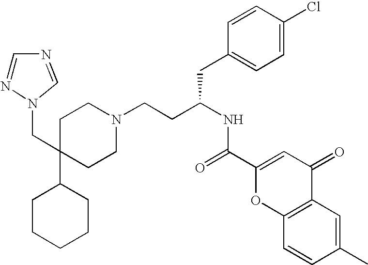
C1CCCCC1C1(CN2N=CN=C2)CCN(CCC(NC(=O)C2=CC(=O)C3=C(O2)C=CC(C)=C3)CC2=CC=C(Cl)C=C2)CC1
